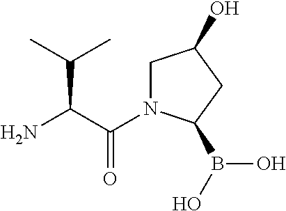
C(C(N)C(C)C)(=O)N1CC(O)CC1B(O)O
